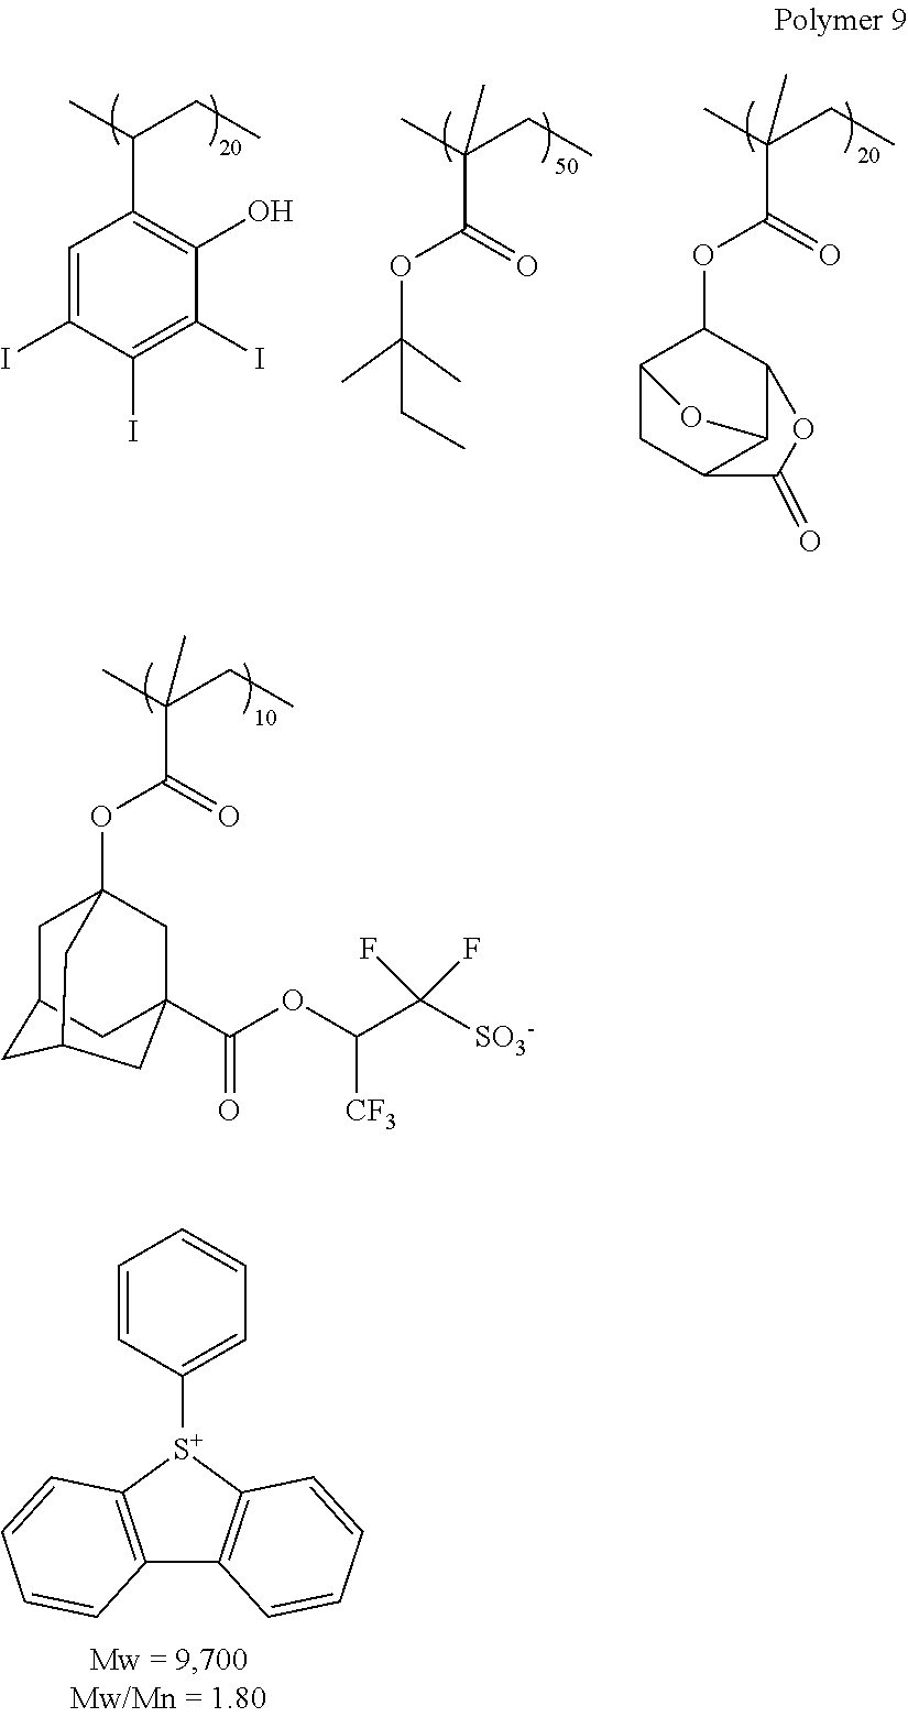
C1=CC([S+]2C3=C(C4=C2C=CC=C4)C=CC=C3)=CC=C1.C1=C(I)C(I)=C(I)C(O)=C1C(CC)C.CC(C)(OC(C(C)(CC)C)=O)CC.C1(OC(C(C)(CC)C)=O)C2CC3C(C1OC3=O)O2.C12(OC(C(C)(CC)C)=O)CC3CC(C1)CC(C(OC(C([SO3-])(F)F)[CF3])=O)(C2)C3
